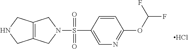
C1=CC(S(N2CC3=C(C2)CNC3)(=O)=O)=CN=C1OC(F)F.Cl
